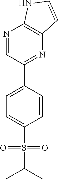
N1=CC(C2=CC=C(S(C(C)C)(=O)=O)C=C2)=NC2=C1NC=C2
